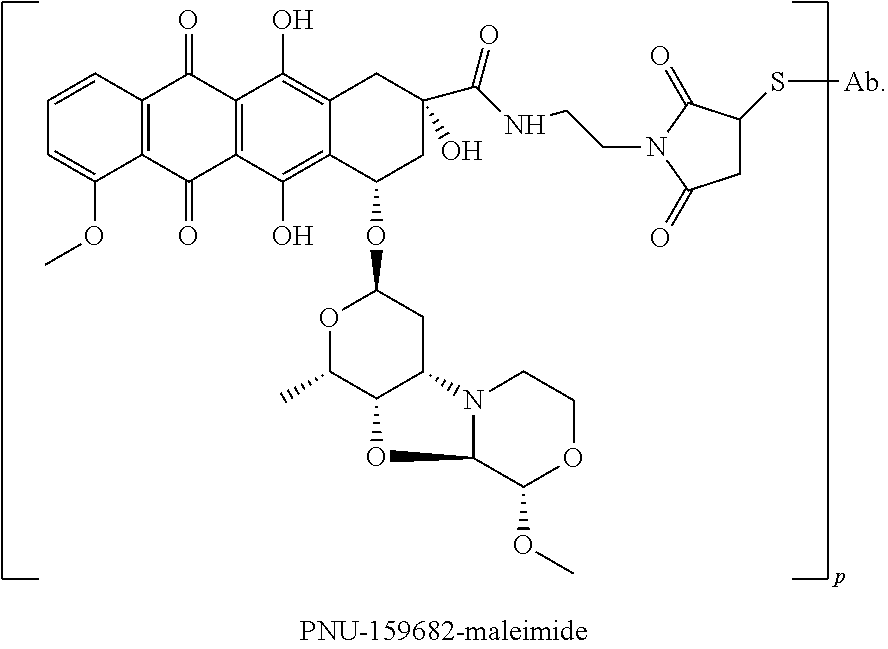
C12=C(C=CC=C1OC)C(=O)C1=C(C2=O)C(O)=C2C(=C1O)CC(C(NCCN1C(=O)CC(S[Ab])C1=O)=O)(O)CC2OC1CC2C(C(C)O1)OC1N2CCOC1OC
